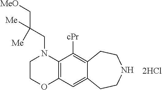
C1COC2=C(N1CC([Me])(C[MeO])[Me])C([cPr])=C1C(=C2)CCNCC1
